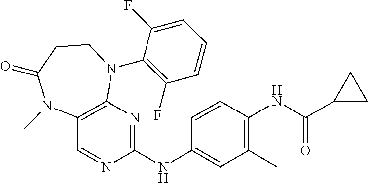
C1=CC(NC2=NC3=C(C=N2)N(C)C(=O)CCN3C2=C(F)C=CC=C2F)=CC(C)=C1NC(C1CC1)=O
